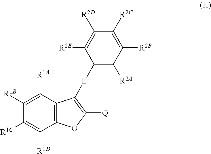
C1([R1B])=C([R1A])C2=C(C([R1D])=C1[R1C])OC([Q])=C2[L]C1=C([R2A])C([R2B])=C([R2C])C([R2D])=C1[R2E]
